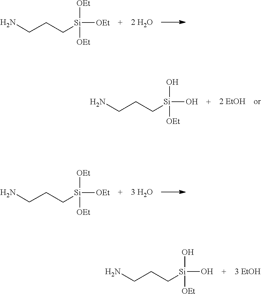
[Si](CCCN)([OEt])([OEt])[OEt].[2 H2O].[Si](CCCN)(O)(O)[OEt].[2 EtOH].[Si](CCCN)([OEt])([OEt])[OEt].[3 H2O].[Si](CCCN)(O)(O)[OEt].[3 EtOH]
